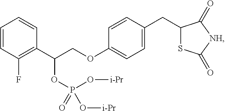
C1=CC(F)=C(C(COC2=CC=C(CC3SC(=O)[NH]C3=O)C=C2)OP(O[i-Pr])(=O)O[i-Pr])C=C1
